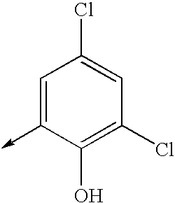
C1=C(->C)C(O)=C(Cl)C=C1Cl
